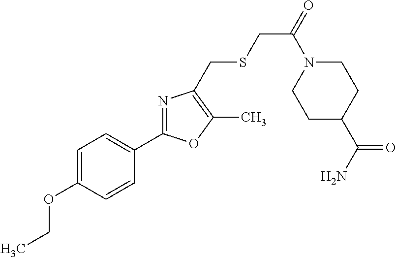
C1=C(OCC)C=CC(C2=NC(CSCC(=O)N3CCC(C(=O)N)CC3)=C(C)O2)=C1
